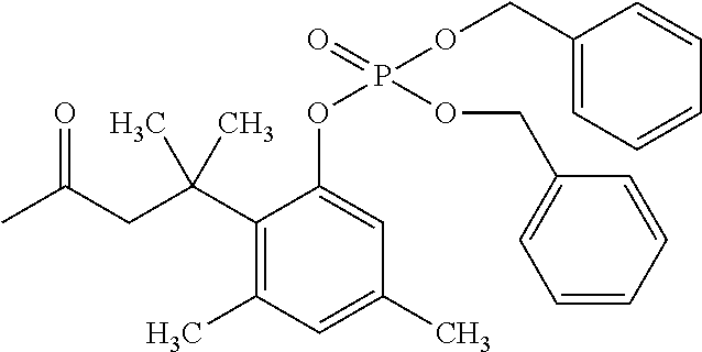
C1(C(CC(=O)C)(C)C)=C(C)C=C(C)C=C1OP(OCC1=CC=CC=C1)(=O)OCC1=CC=CC=C1
